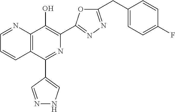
C1=NC2=C(C=C1)C(C1=CNN=C1)=NC(C1=NN=C(CC3=CC=C(F)C=C3)O1)=C2O
